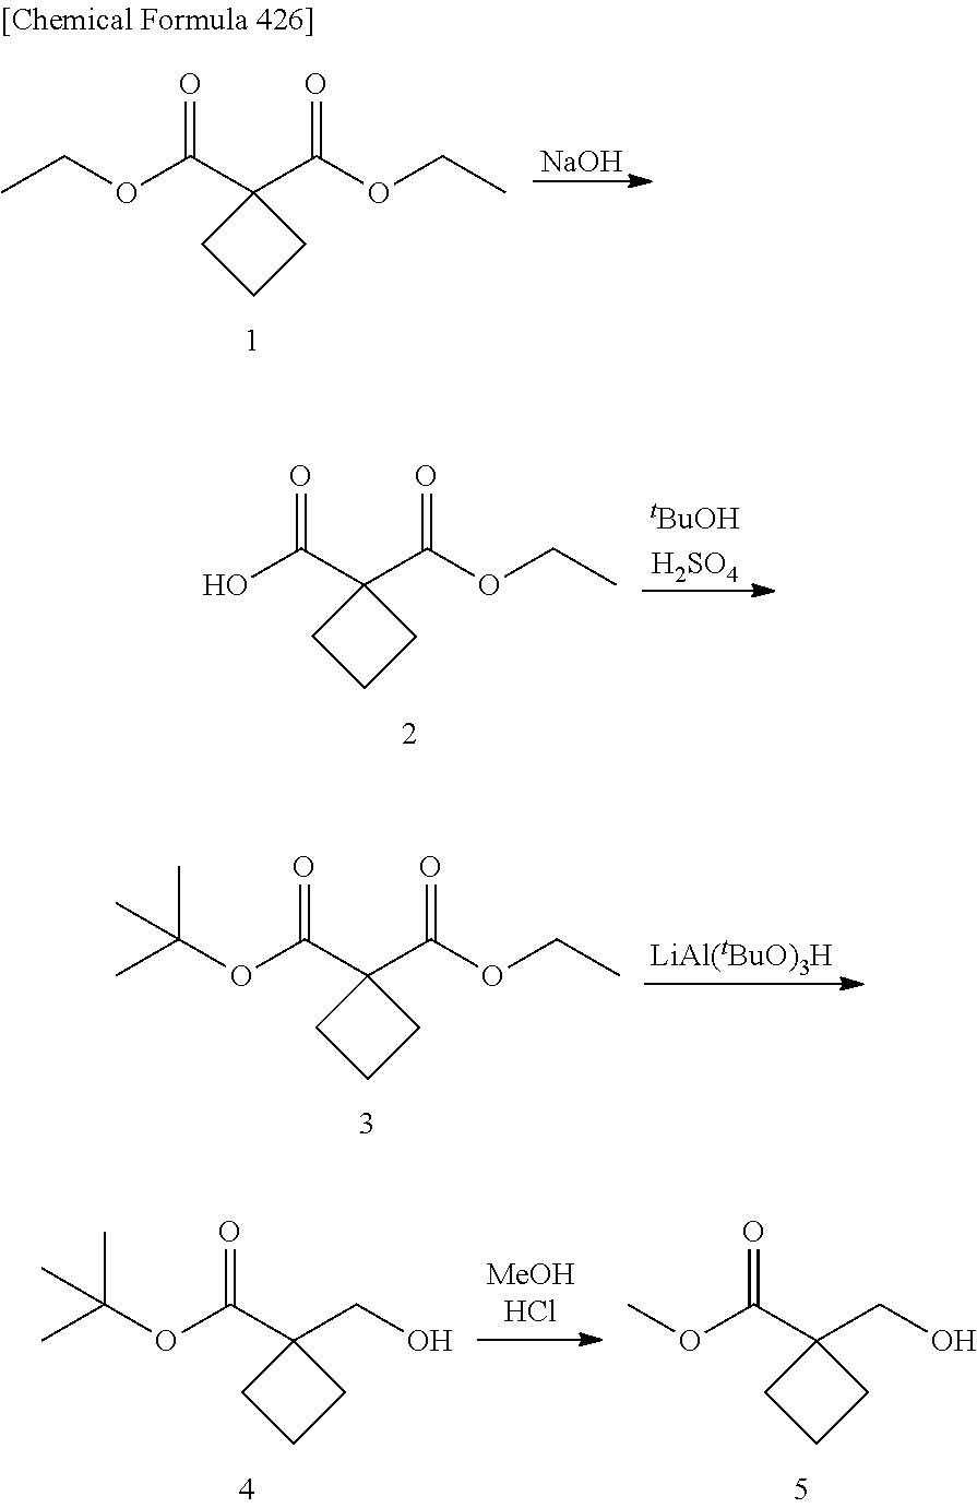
CCOC(C1(C(OCC)=O)CCC1)=O.[NaOH].OC(C1(C(OCC)=O)CCC1)=O.O(C(C1(C(OCC)=O)CCC1)=O)C(C)(C)C.O(C(C1(CO)CCC1)=O)C(C)(C)C.O(C(C1(CO)CCC1)=O)C
